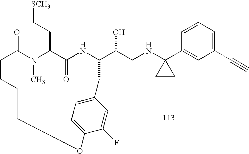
C1=CC=C(C#C)C=C1C1(NCC(O)C2NC(=O)C(CC[SCH3])N(C)C(=O)CCCCOC3=CC=C(C=C3F)C2)CC1
